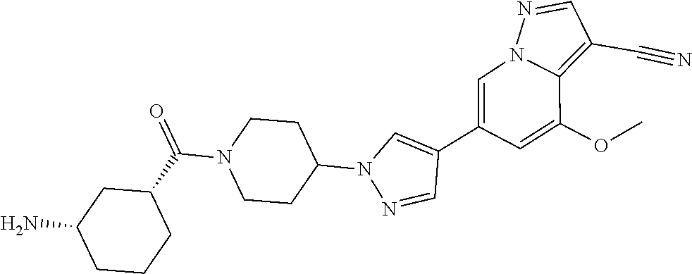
C1(C2=CN3C(=C(C#N)C=N3)C(OC)=C2)=CN(C2CCN(C(C3CC(N)CCC3)=O)CC2)N=C1
